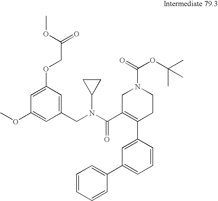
C1(CN(C(C2=C(C3=CC(C4=CC=CC=C4)=CC=C3)CCN(C(=O)OC(C)(C)C)C2)=O)C2CC2)=CC(OCC(OC)=O)=CC(OC)=C1
